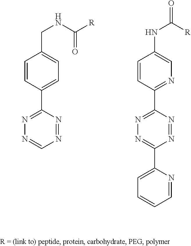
C1=CC(C2=NN=CN=N2)=CC=C1CNC([R])=O.C1=CC(C2=NN=C(C3=CC=CC=N3)N=N2)=NC=C1NC(=O)[R]
